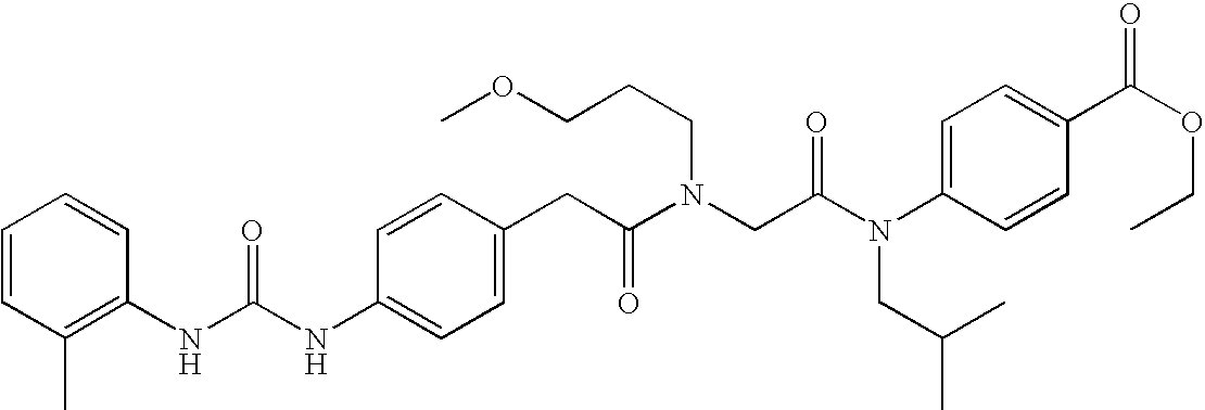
C1=CC(NC(NC2=C(C)C=CC=C2)=O)=CC=C1CC(N(CC(N(C1=CC=C(C(OCC)=O)C=C1)CC(C)C)=O)CCCOC)=O
